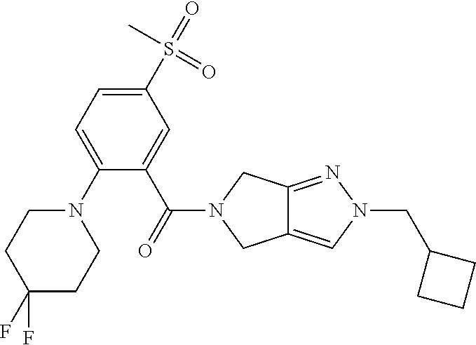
N1(C2=CC=C(S(=O)(C)=O)C=C2C(=O)N2CC3=CN(CC4CCC4)N=C3C2)CCC(F)(F)CC1
